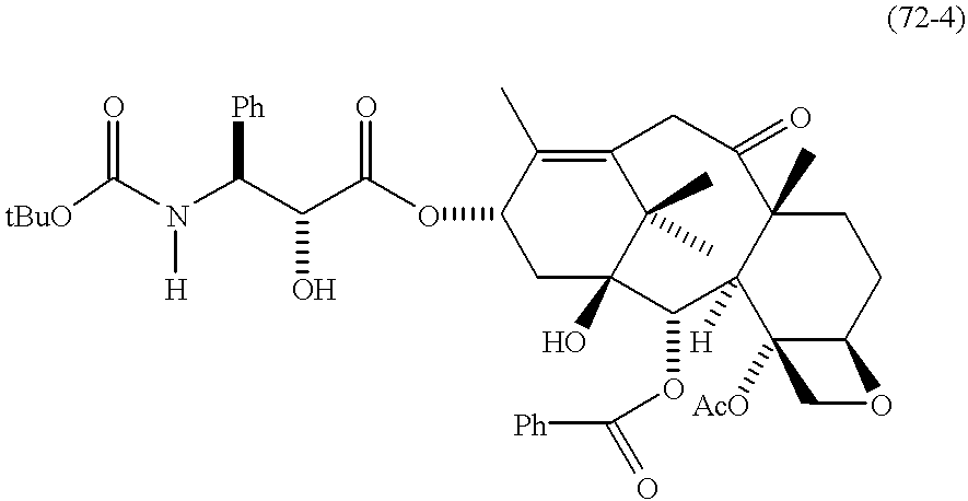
[tBuO]C(N(C(C(C(OC1CC2(O)C(C)(C)C(=C1C)CC(=O)C1(C)C([H])(C2OC([Ph])=O)C2([AcO])C(CC1)OC2)=O)O)[Ph])[H])=O
